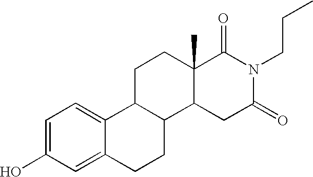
OC1=CC=C2C(=C1)CCC1C2CCC2(C)C1CC(=O)N(CCC)C2=O
